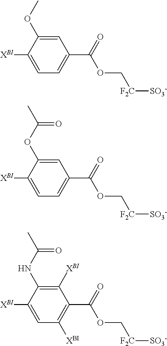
C1=C([XBI])C(OC)=CC(C(=O)OC[F2C][SO3-])=C1.C1=C([XBI])C(OC(C)=O)=CC(C(=O)OC[F2C][SO3-])=C1.C1=C([XBI])C(NC(C)=O)=C([XBI])C(C(=O)OC[F2C][SO3-])=C1[XBI]
